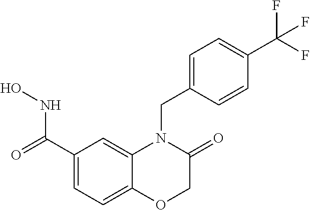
C1(C(=O)NO)=CC=C2C(=C1)N(CC1=CC=C(C(F)(F)F)C=C1)C(=O)CO2
